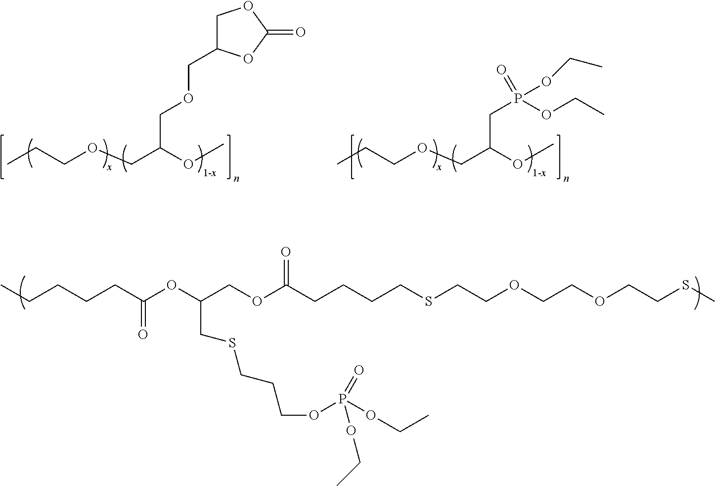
CCCOCC(OC)COCC1COC(=O)O1.[1-x].CCCOCC(OC)CP(OCC)(=O)OCC.[1-x].CCCCCC(OC(COC(CCCCSCCOCCOCCSC)=O)CSCCCOP(=O)(OCC)OCC)=O
